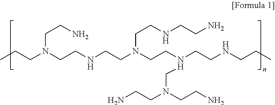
CCCN(CCNCCN(CCN(CCNCCC)CN(CCN)CCN)CCNCCN)CCN
